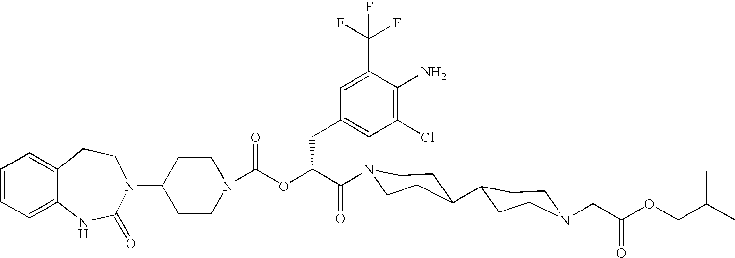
C1(N2C(=O)NC3=CC=CC=C3CC2)CCN(C(OC(C(=O)N2CCC(C3CCN(CC(OCC(C)C)=O)CC3)CC2)CC2=CC(Cl)=C(N)C(C(F)(F)F)=C2)=O)CC1
